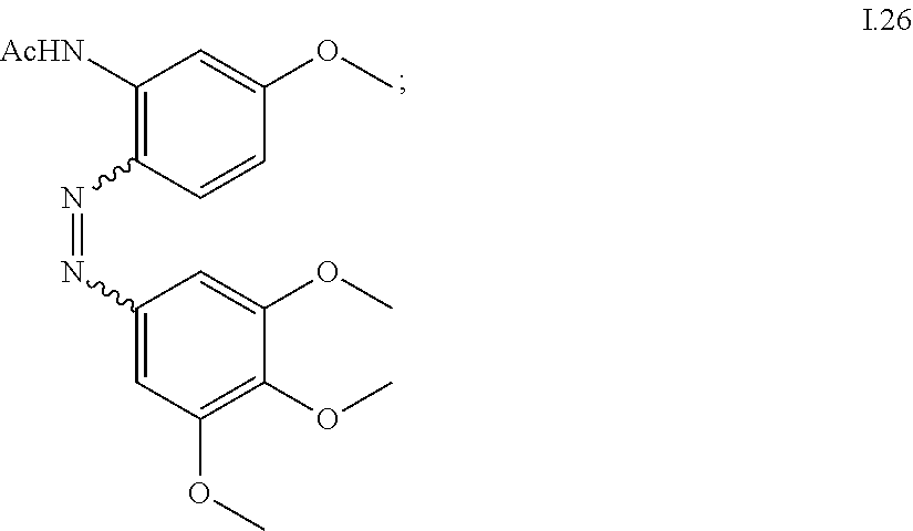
C1=C(OC)C=CC(N=NC2=CC(OC)=C(OC)C(OC)=C2)=C1[AcHN]
